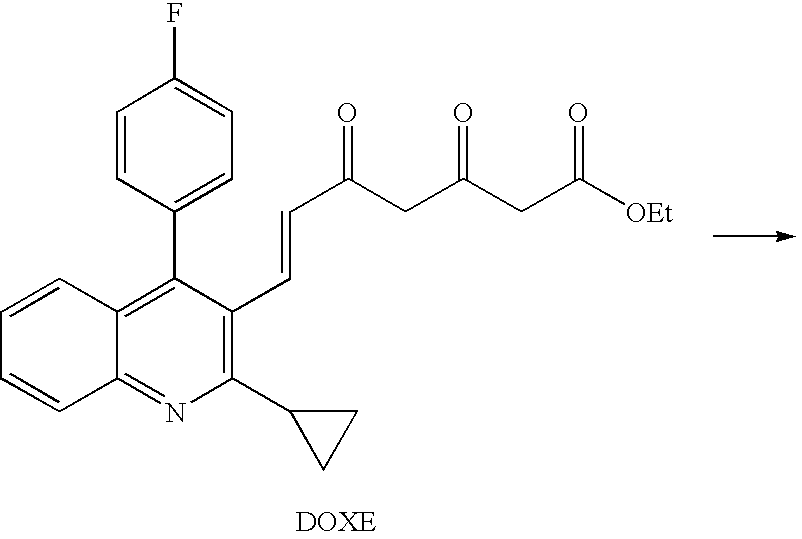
C1=CC2=NC(C3CC3)=C(C=CC(CC(CC([OEt])=O)=O)=O)C(C3=CC=C(F)C=C3)=C2C=C1
